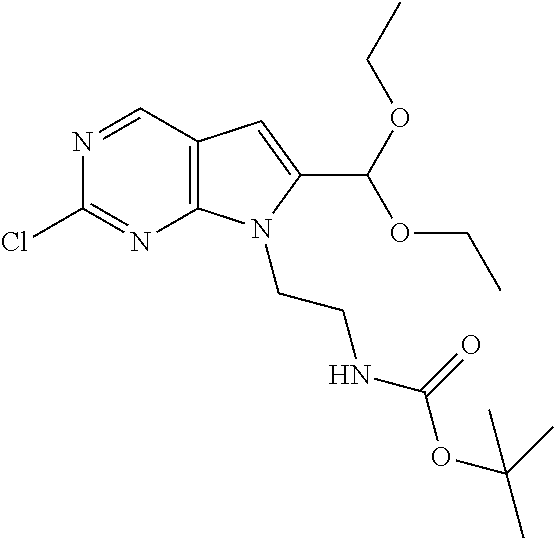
C12=C(C=NC(Cl)=N1)C=C(C(OCC)OCC)N2CCNC(=O)OC(C)(C)C
